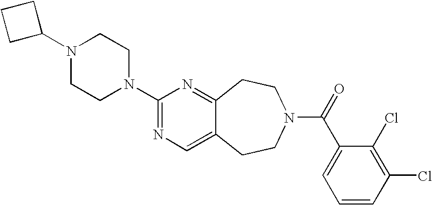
C1C(N2CCN(C3=NC=C4C(=N3)CCN(C(=O)C3=CC=CC(Cl)=C3Cl)CC4)CC2)CC1
